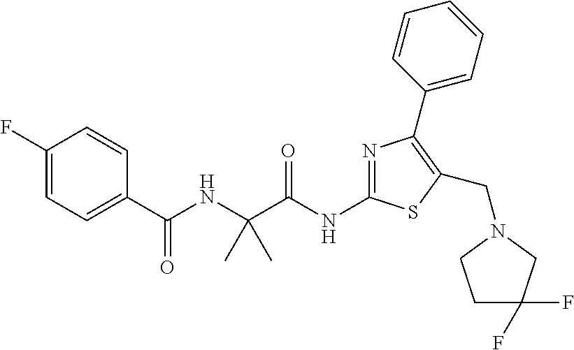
N(C(C(NC(C1=CC=C(F)C=C1)=O)(C)C)=O)C1=NC(C2=CC=CC=C2)=C(CN2CC(F)(F)CC2)S1
